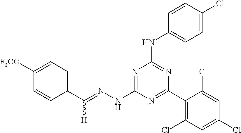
C1(C(=NNC2=NC(NC3=CC=C(Cl)C=C3)=NC(C3=C(Cl)C=C(Cl)C=C3Cl)=N2)[H])=CC=C([F3CO])C=C1
